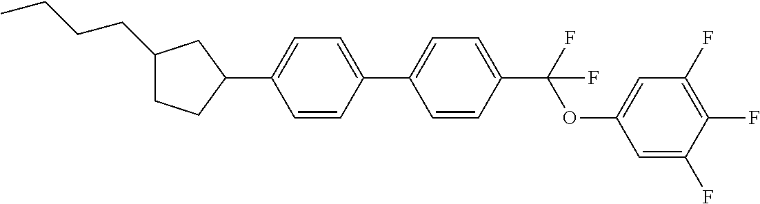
C1(CCCC)CCC(C2=CC=C(C3=CC=C(C(OC4=CC(F)=C(F)C(F)=C4)(F)F)C=C3)C=C2)C1
